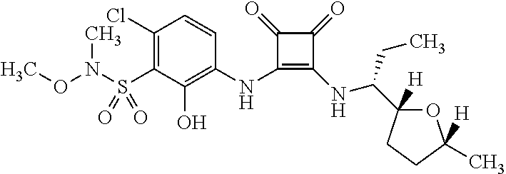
C1(Cl)=C(S(N(C)OC)(=O)=O)C(O)=C(NC2=C(NC(CC)C3([H])OC(C)([H])CC3)C(=O)C2=O)C=C1
